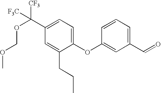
C1(C(OCOC)([CF3])[F3C])=CC=C(OC2=CC(C=O)=CC=C2)C(CCC)=C1
